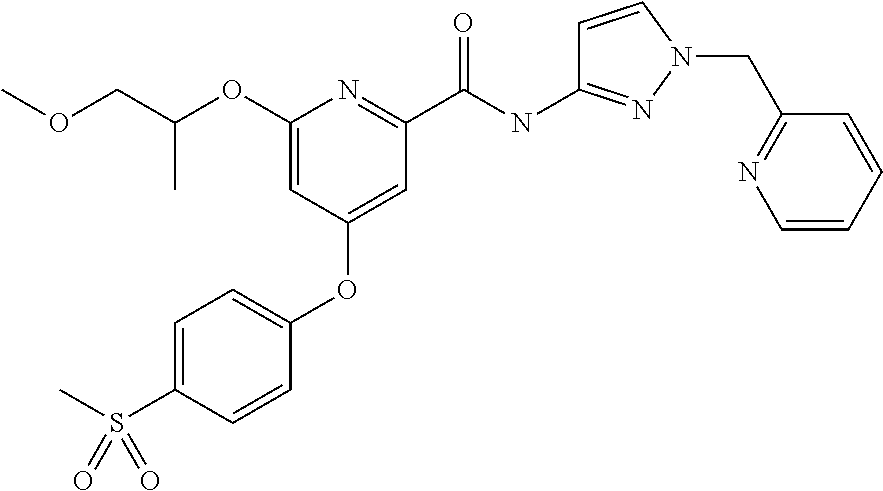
C(C)(COC)OC1=CC(OC2=CC=C(S(C)(=O)=O)C=C2)=CC(C(NC2=NN(CC3=NC=CC=C3)C=C2)=O)=N1
